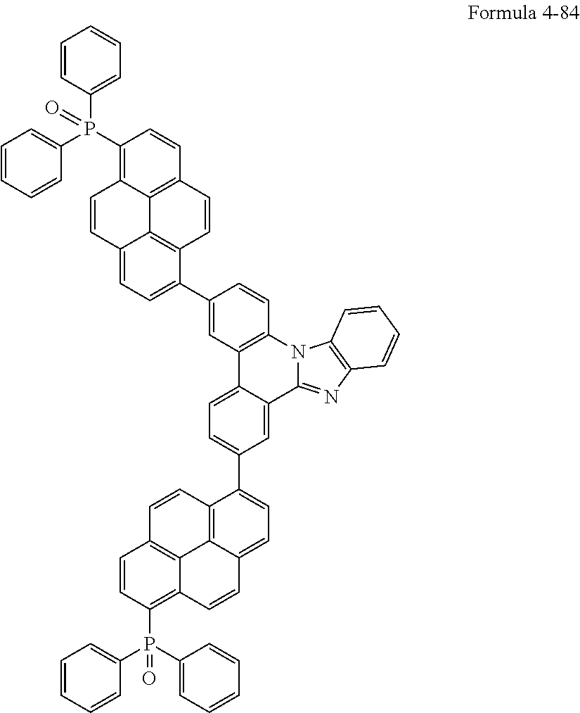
C1=CC(P(C2=CC=CC=C2)(C2=C3C4=C(C=C2)C=CC2=C4C(=CC=C2C2=CC4=C(C=C2)N2C(=NC5=C2C=CC=C5)C2=CC(C5=CC=C6C7=C5C=CC5=C7C(=C(P(C7=CC=CC=C7)(C7=CC=CC=C7)=O)C=C5)C=C6)=CC=C42)C=C3)=O)=CC=C1
